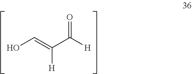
OC=C(C([H])=O)[H]
